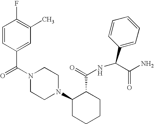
C(N1CCN(C2CCCCC2C(=O)NC(C2=CC=CC=C2)C(N)=O)CC1)(=O)C1=CC(C)=C(F)C=C1
